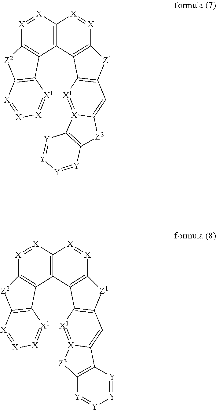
C12=C(C3=C([X]=[X]1)[Z1]C1=C3[X1]=[X]3C(=C1)[Z3]C1=C3[Y]=[Y][Y]=[Y]1)C1=C([X]=[X]2)[Z2]C2=C1[X1]=[X][X]=[X]2.C12=C(C3=C([X]=[X]1)[Z1]C1=C3[X1]=[X]3C(=C1)C1=C([Z3]3)[Y]=[Y][Y]=[Y]1)C1=C([X]=[X]2)[Z2]C2=C1[X1]=[X][X]=[X]2
